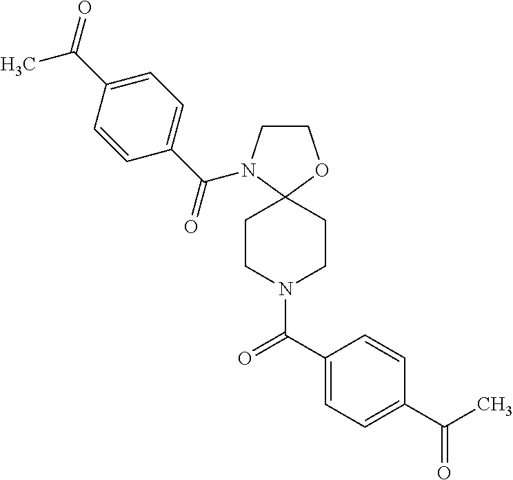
C1CN(C(C2=CC=C(C(=O)C)C=C2)=O)C2(O1)CCN(C(C1=CC=C(C(=O)C)C=C1)=O)CC2
